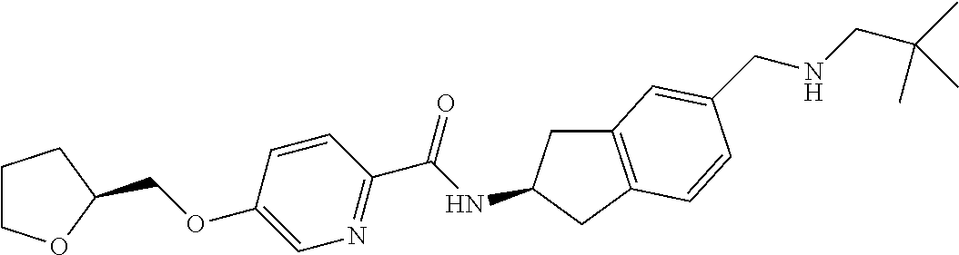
C1COC(COC2=CN=C(C(NC3CC4=C(C3)C=CC(CNCC(C)(C)C)=C4)=O)C=C2)C1
